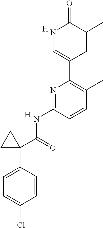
N1C=C(C2=C(C)C=CC(NC(C3(C4=CC=C(Cl)C=C4)CC3)=O)=N2)C=C(C)C1=O.[H].[H]
